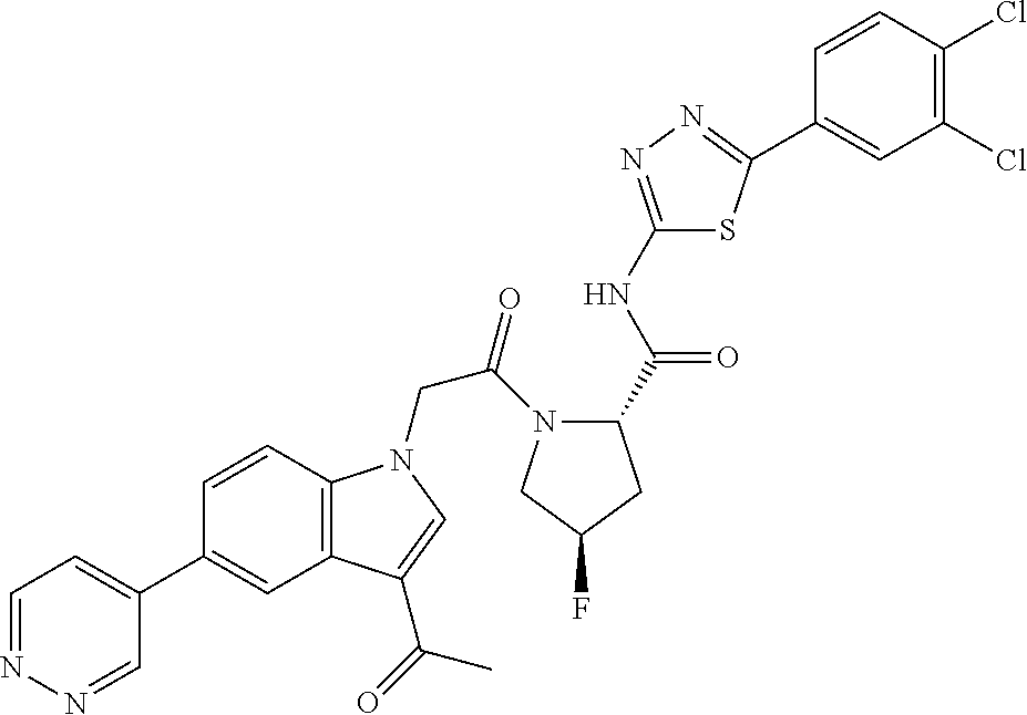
C1=NN=CC(C2=CC3=C(C=C2)N(CC(=O)N2C(C(=O)NC4=NN=C(C5=CC(Cl)=C(Cl)C=C5)S4)CC(F)C2)C=C3C(=O)C)=C1
